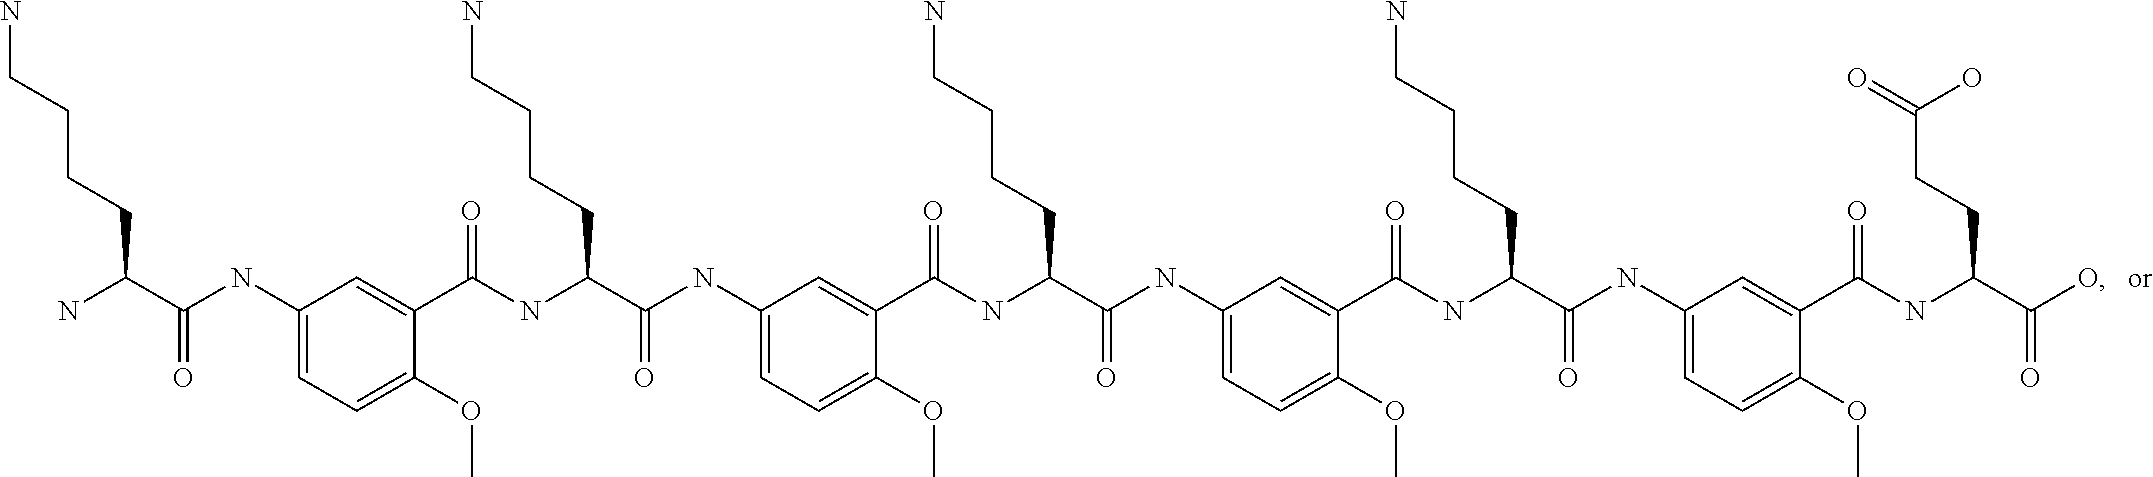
C1(NC(C(N)CCCCN)=O)=CC=C(OC)C(C(NC(C(NC2=CC=C(OC)C(C(NC(C(NC3=CC=C(OC)C(C(NC(C(NC4=CC=C(OC)C(C(NC(C(O)=O)CCC(=O)O)=O)=C4)=O)CCCCN)=O)=C3)=O)CCCCN)=O)=C2)=O)CCCCN)=O)=C1
